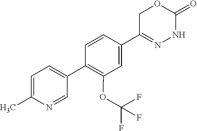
C1(C2=C(OC(F)(F)F)C=C(C3=NNC(=O)OC3)C=C2)=CC=C(C)N=C1
